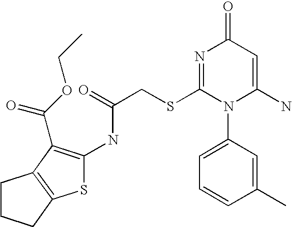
C1(C)=CC(N2C(N)=CC(=O)N=C2SCC(=O)NC2=C(C(=O)OCC)C3=C(S2)CCC3)=CC=C1
